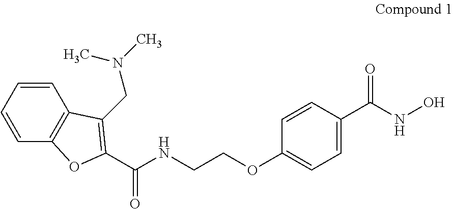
C1=CC2=C(C=C1)C(CN(C)C)=C(C(NCCOC1=CC=C(C(NO)=O)C=C1)=O)O2
